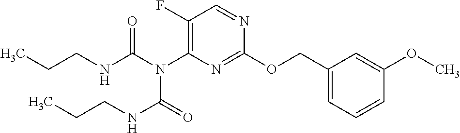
C1(F)=C(N(C(NCCC)=O)C(NCCC)=O)N=C(OCC2=CC=CC(OC)=C2)N=C1
